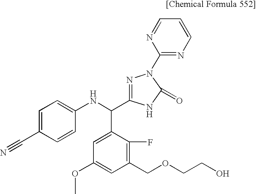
C1=C(C#N)C=CC(NC(C2=NN(C3=NC=CC=N3)C(=O)N2)C2=CC(OC)=CC(COCCO)=C2F)=C1
